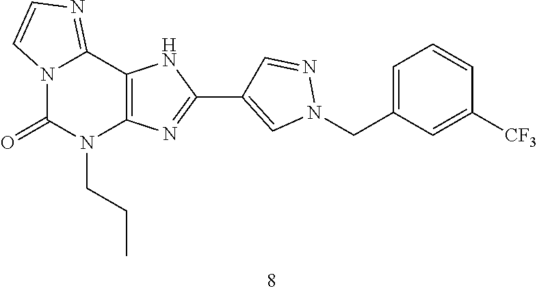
C1=C(CN2N=CC(C3=NC4=C(N3)C3=NC=CN3C(=O)N4CCC)=C2)C=C([CF3])C=C1
